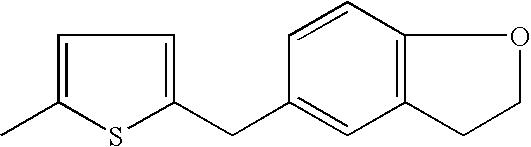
C1=C(C)SC(CC2=CC3=C(C=C2)OCC3)=C1
